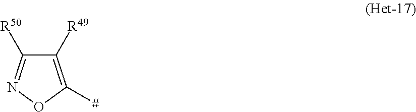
C1([R49])=C([#])ON=C1[R50]
